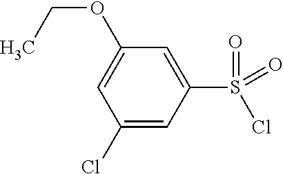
C1(OCC)=CC(Cl)=CC(S(=O)(=O)Cl)=C1
